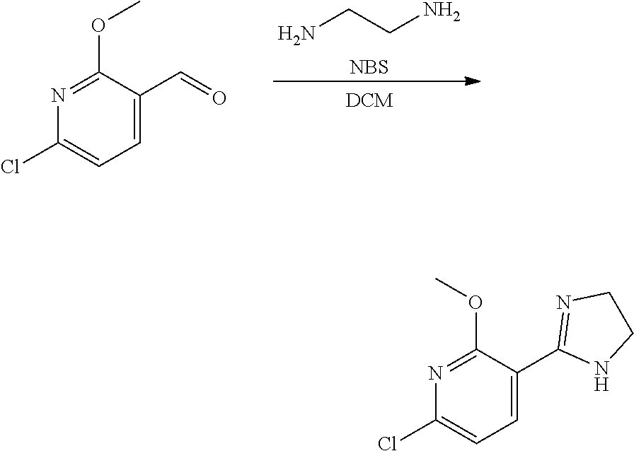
NCCN.[NBS].C1=C(C=O)C(OC)=NC(Cl)=C1.C1=C(C2=NCCN2)C(OC)=NC(Cl)=C1
